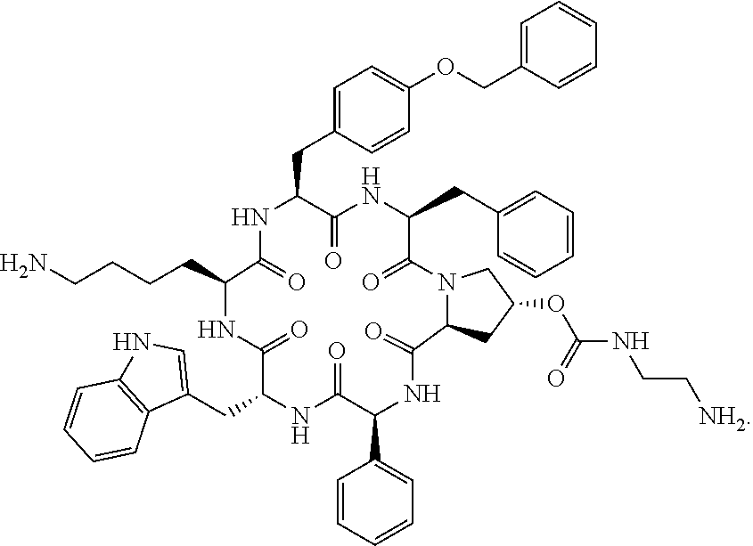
C1=C(COC2=CC=C(CC3NC(=O)C(CCCCN)NC(=O)C(CC4=CNC5=C4C=CC=C5)NC(=O)C(C4=CC=CC=C4)NC(=O)C4N(C(=O)C(CC5=CC=CC=C5)NC3=O)CC(OC(=O)NCC[NH2])C4)C=C2)C=CC=C1
